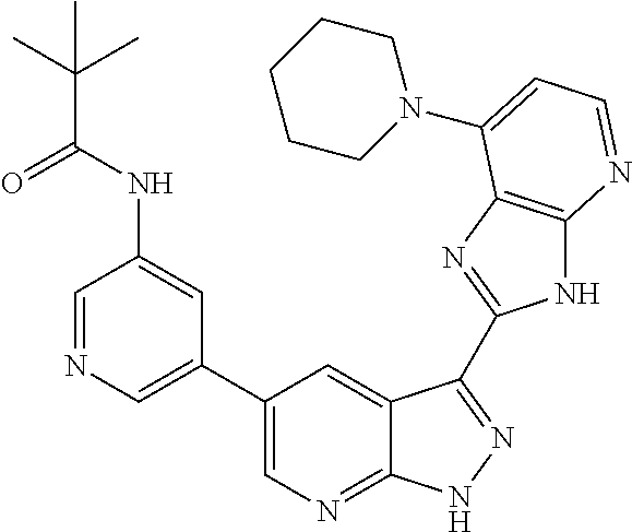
C1=NC=C(C2=CN=C3C(=C2)C(C2=NC4=C(N2)N=CC=C4N2CCCCC2)=NN3)C=C1NC(C(C)(C)C)=O
